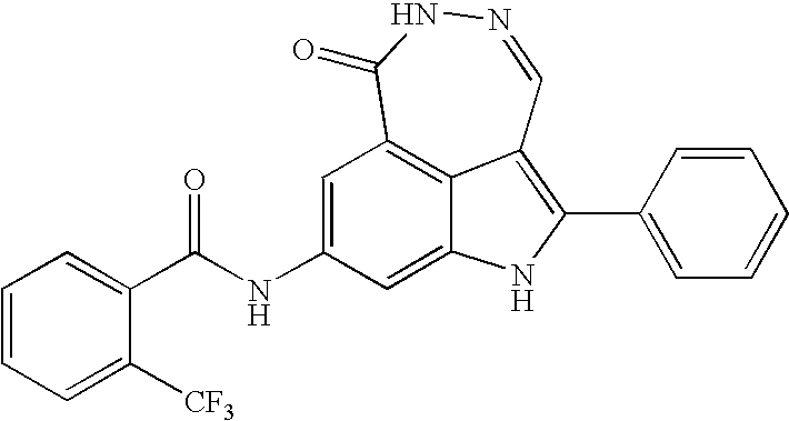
N1=CC2=C(C3=CC=CC=C3)NC3=CC(NC(=O)C4=CC=CC=C4[CF3])=CC(=C23)C(=O)N1
